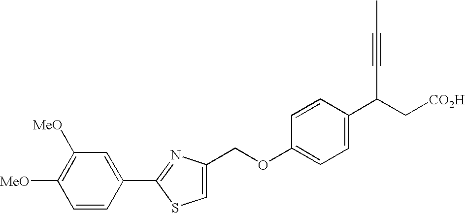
C(OC1=CC=C(C(C#CC)C[CO2H])C=C1)C1=CSC(C2=CC([MeO])=C([MeO])C=C2)=N1
